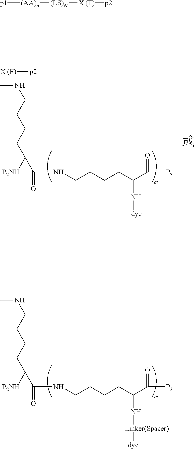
CNCCCCC([P2NH])C(NCCCCC(C([P3])=O)N[Linker(Spacer)][dye])=O.CNCCCCC([P2NH])C(NCCCCC(C([P3])=O)N[dye])=O.[X (F)][p2 =].[p1][(AA)n][(LS)N][X (F)][p2]
